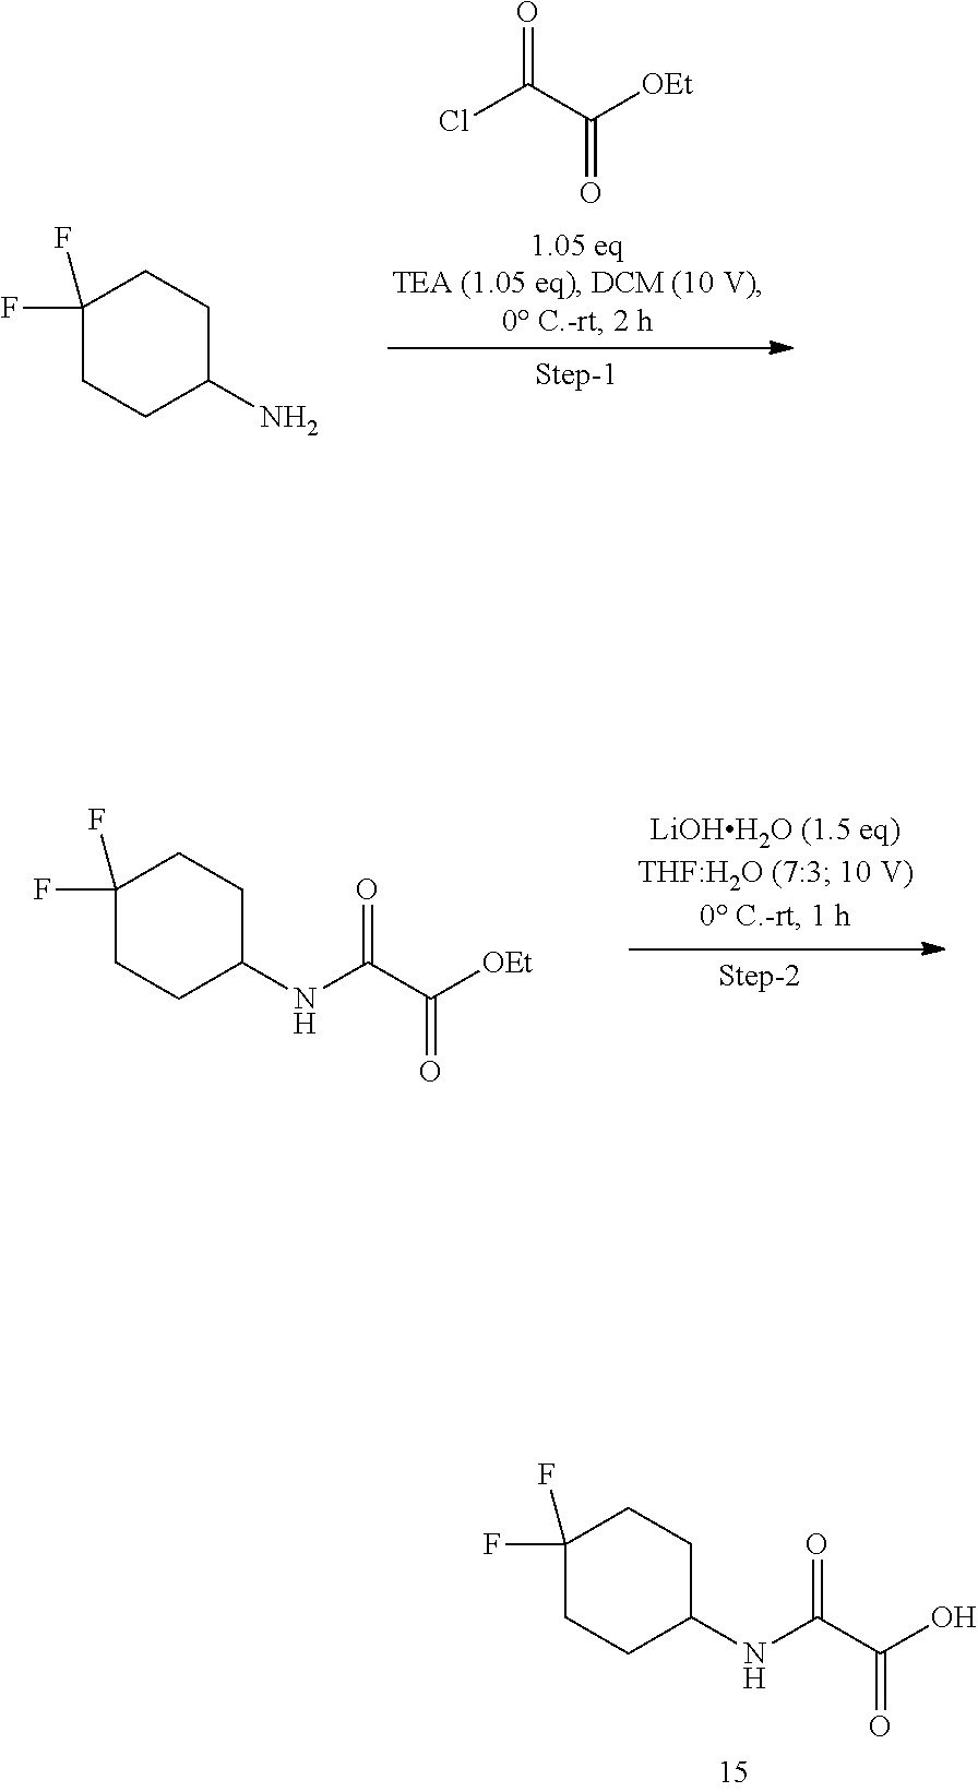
O=C(C([OEt])=O)Cl.C1(F)(F)CCC(N)CC1.C1(F)(F)CCC(NC(C([OEt])=O)=O)CC1.C1(F)(F)CCC(NC(C(O)=O)=O)CC1
